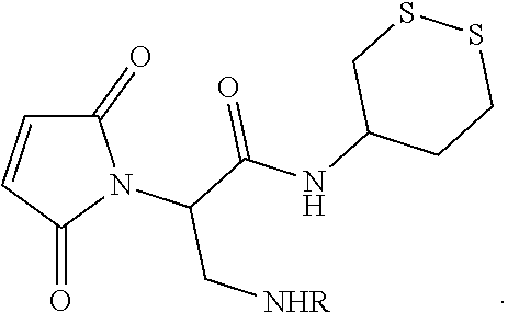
C1(=O)C=CC(=O)N1C(C(NC1CCSSC1)=O)C[NHR]
